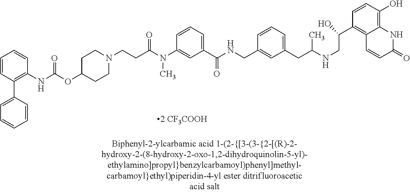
C1(C(CNC(CC2=CC=CC(CNC(C3=CC=CC(N(C)C(CCN4CCC(OC(=O)NC5=C(C6=CC=CC=C6)C=CC=C5)CC4)=O)=C3)=O)=C2)C)O)=C2C(=C(O)C=C1)NC(=O)C=C2
